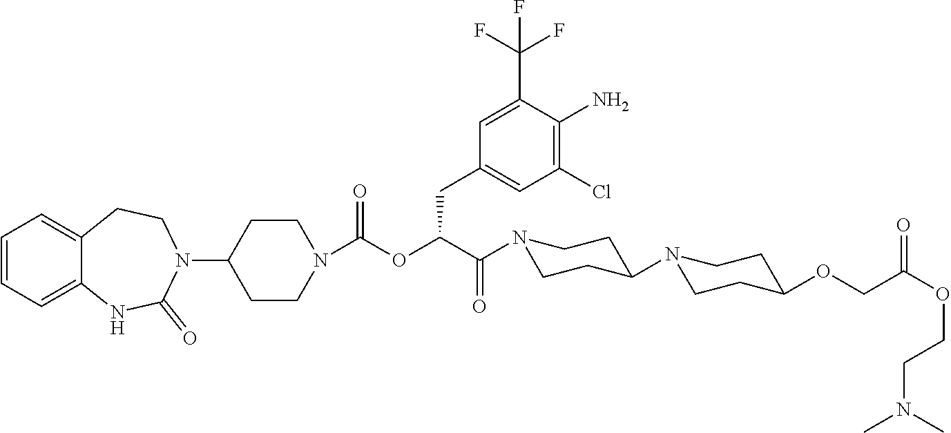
C1=CC=C2C(=C1)CCN(C1CCN(C(OC(C(N3CCC(N4CCC(OCC(OCCN(C)C)=O)CC4)CC3)=O)CC3=CC(Cl)=C(N)C(C(F)(F)F)=C3)=O)CC1)C(=O)N2
